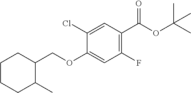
C1CCC(C)C(COC2=CC(F)=C(C(OC(C)(C)C)=O)C=C2Cl)C1
